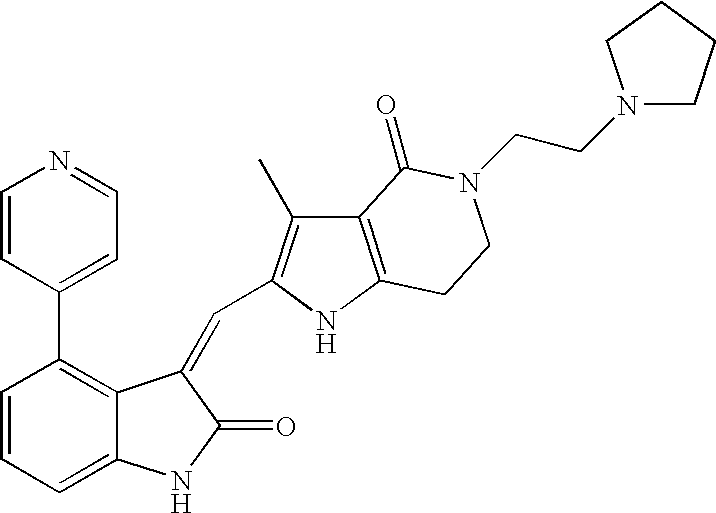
C1=CC(C2=CC=NC=C2)=C2C(=C1)NC(=O)C2=CC1=C(C)C2=C(N1)CCN(CCN1CCCC1)C2=O
